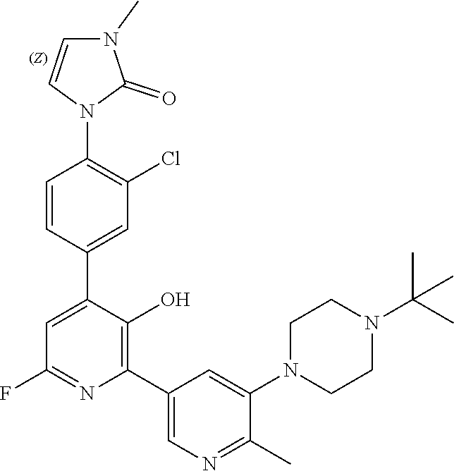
C1=CC(C2=CC(F)=NC(C3=CN=C(C)C(N4CCN(C(C)(C)C)CC4)=C3)=C2O)=CC(Cl)=C1N1C(=O)N(C)C=C1
